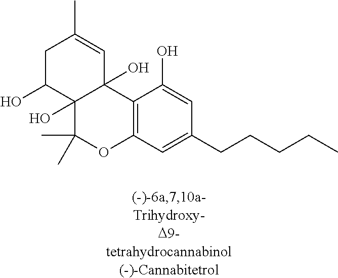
C1C(O)C2(O)C(O)(C=C1C)C1=C(OC2(C)C)C=C(CCCCC)C=C1O
